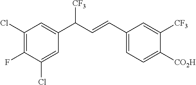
C1(Cl)=C(F)C(Cl)=CC(C(C=CC2=CC=C([CO2H])C([CF3])=C2)[CF3])=C1
